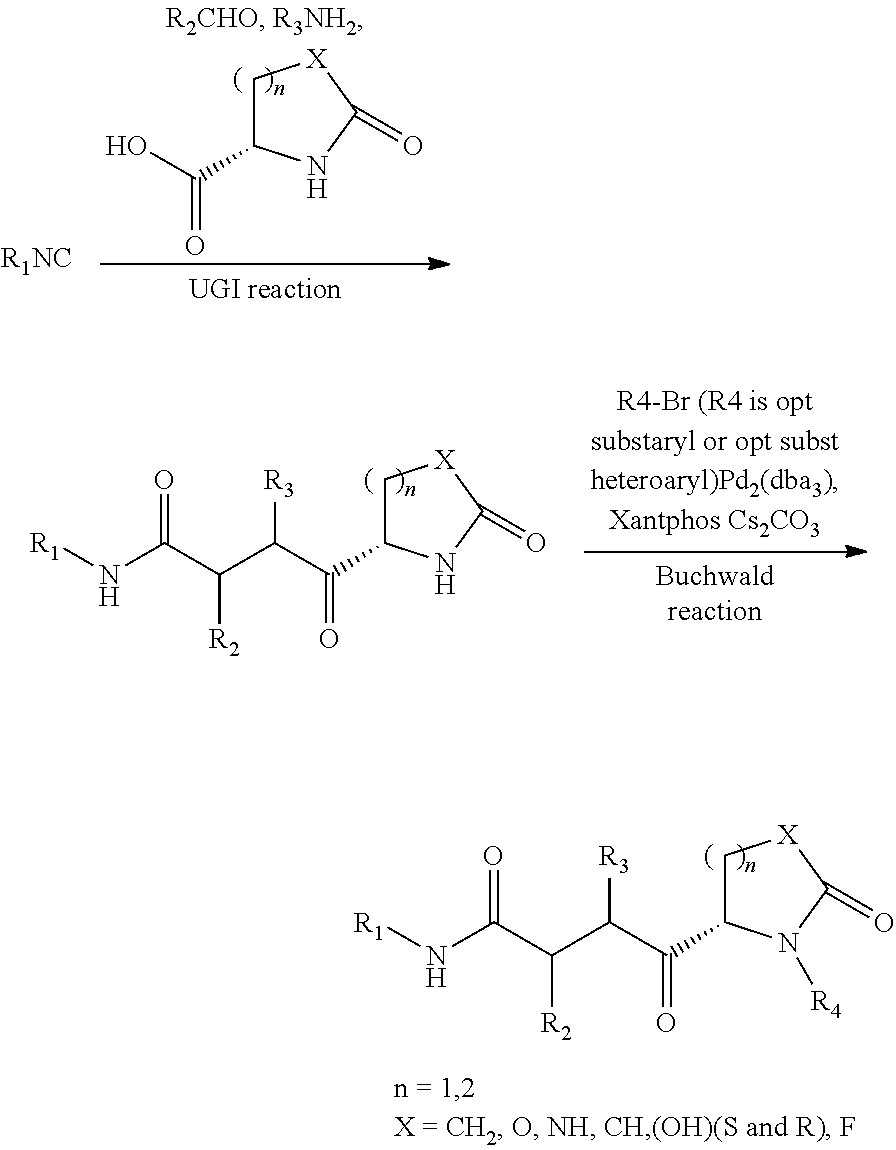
C1C(C(O)=O)NC(=O)[X]1.[R1NC].C1C(C(C(C(C(N[R1])=O)[R2])[R3])=O)NC(=O)[X]1.C1C(C(C(C(C(N[R1])=O)[R2])[R3])=O)N([R4])C(=O)[X]1
